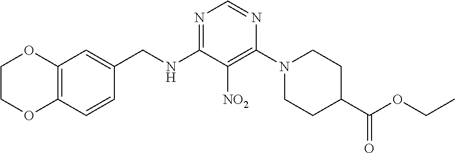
N1=C(NCC2=CC3=C(C=C2)OCCO3)C([NO2])=C(N2CCC(C(OCC)=O)CC2)N=C1
